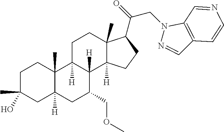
C1C(C)(O)CC2([H])C(C)(C1)C1([H])C([H])(C(COC)C2)C2([H])C(C)(CC1)C(C(=O)CN1N=CC3=C1C=NC=C3)CC2
